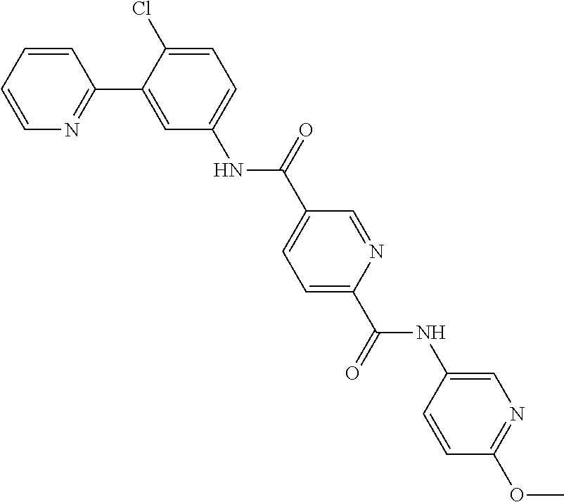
C1=CC=CN=C1C1=CC(NC(C2=CC=C(C(NC3=CN=C(OC)C=C3)=O)N=C2)=O)=CC=C1Cl
